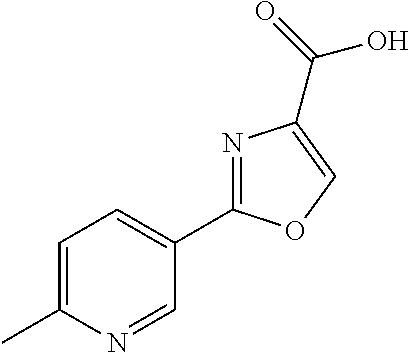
C1=C(C)N=CC(C2=NC(C(=O)O)=CO2)=C1
